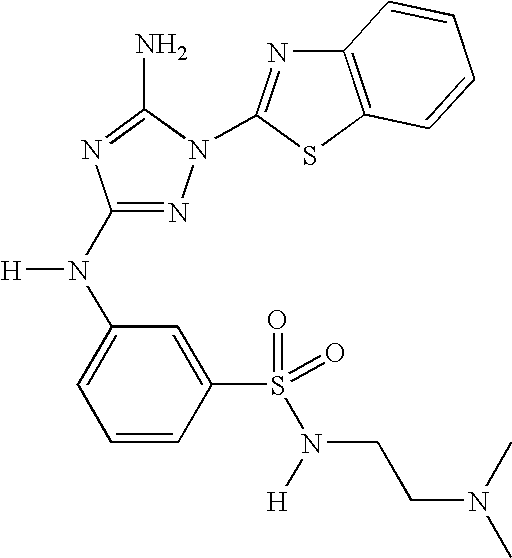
C1(N(C2=CC=CC(S(N([H])CCN(C)C)(=O)=O)=C2)[H])=NN(C2=NC3=C(S2)C=CC=C3)C(N)=N1
